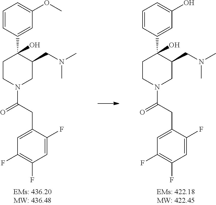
C1CN(C(CC2=CC(F)=C(F)C=C2F)=O)CC(CN(C)C)C1(C1=CC(O)=CC=C1)O.C1CN(C(CC2=CC(F)=C(F)C=C2F)=O)CC(CN(C)C)C1(C1=CC(OC)=CC=C1)O
